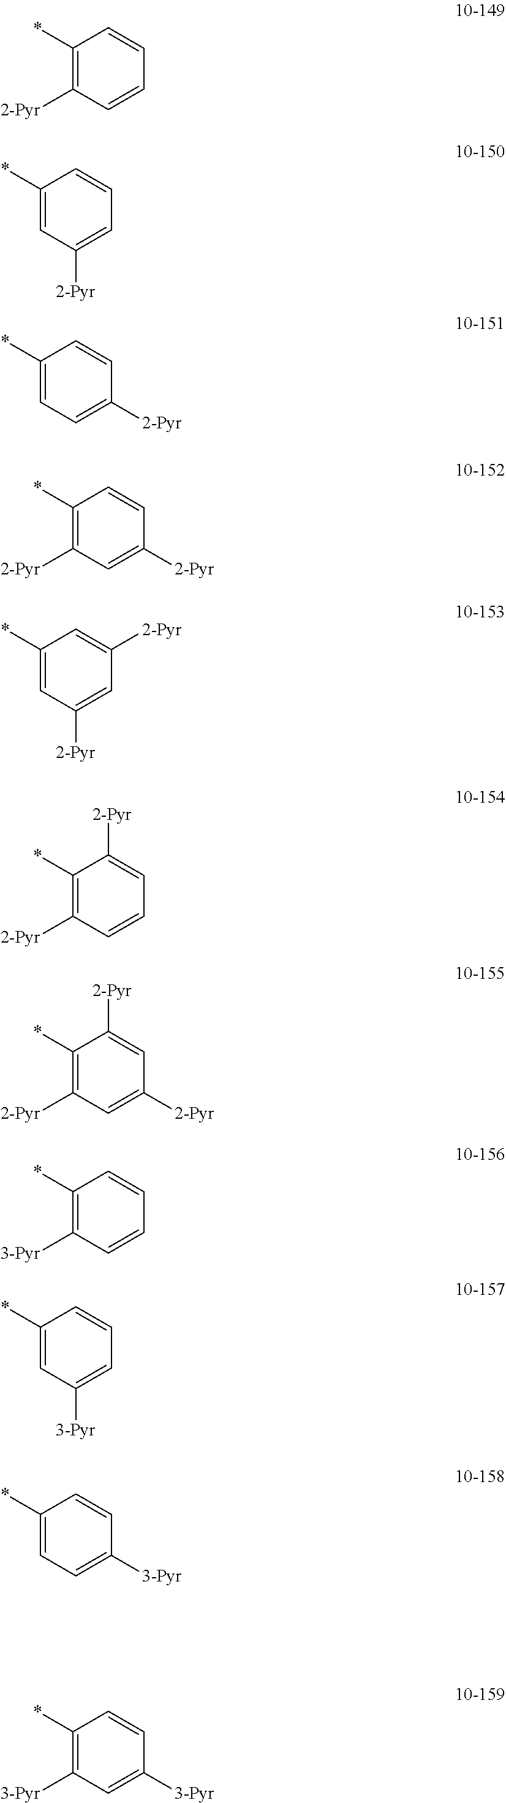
C1=CC=CC([2-Pyr])=C1*.C1=CC=C([2-Pyr])C=C1*.C1=CC([2-Pyr])=CC=C1*.C1=CC([2-Pyr])=CC([2-Pyr])=C1*.C1=CC=CC([3-Pyr])=C1*.C1=C([2-Pyr])C=C([2-Pyr])C=C1*.C1([2-Pyr])=CC=CC([2-Pyr])=C1*.C1([2-Pyr])=CC([2-Pyr])=CC([2-Pyr])=C1*.C1=CC=C([3-Pyr])C=C1*.C1=CC([3-Pyr])=CC=C1*.C1=CC([3-Pyr])=CC([3-Pyr])=C1*
